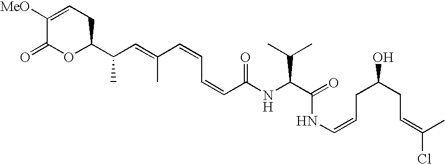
N(C(C(C)C)C(NC=CCC(CC=C(Cl)C)O)=O)C(C=CC=CC(=CC(C1CC=C([MeO])C(=O)O1)C)C)=O
